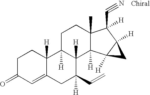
C1=C2C([H])(CCC1=O)C1([H])C([H])(C(C=C)([H])C2)C2([H])C(C)(CC1)C(C#N)([H])C1([H])C2([H])C1
